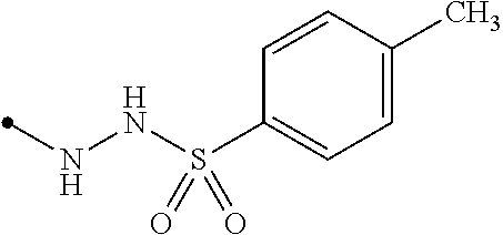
C1=C(C)C=CC(S(NNC)(=O)=O)=C1
